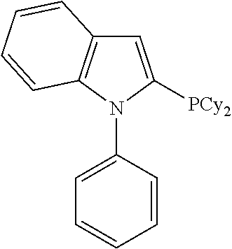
C1=C(N2C([PCy2])=CC3=C2C=CC=C3)C=CC=C1
